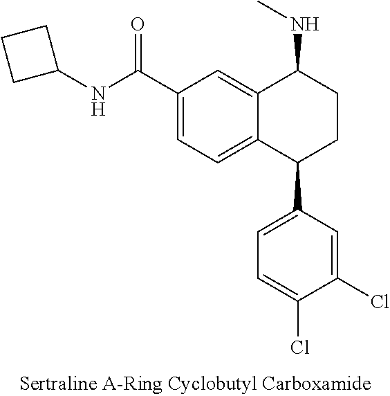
C12=CC(C(NC3CCC3)=O)=CC=C1C(C1=CC=C(Cl)C(Cl)=C1)CCC2NC
